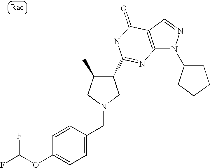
C12=C(C=NN1C1CCCC1)C(=O)NC(C1C(C)CN(CC3=CC=C(OC(F)F)C=C3)C1)=N2
